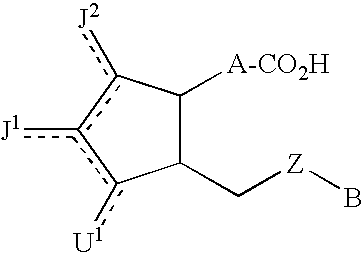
C1(C[Z]B)C([A-CO2H])c([J2])c([J1])c1[U1]
